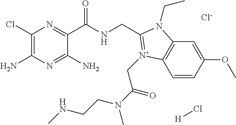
C1(Cl)=C(N)N=C(N)C(C(NCC2=[N+](CC(=O)N(CCNC)C)C3=C(C=C(OC)C=C3)N2CC)=O)=N1.[H]Cl.[Cl-]
